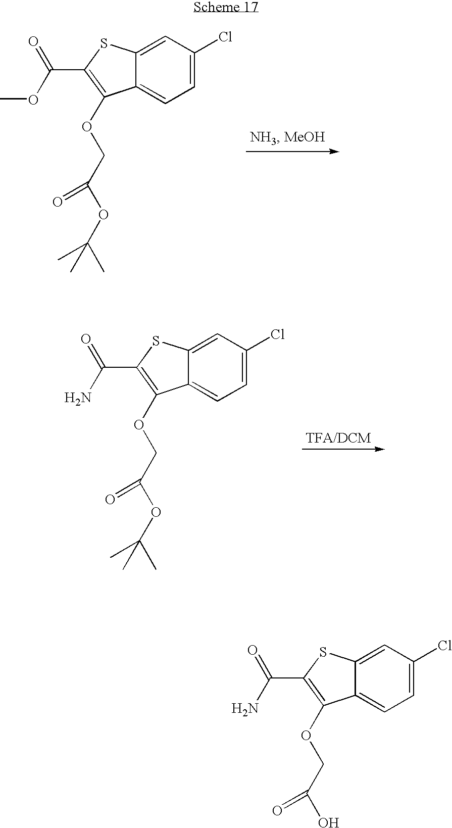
C1=C2C(=CC=C1Cl)C(OCC(OC(C)(C)C)=O)=C(C(OC)=O)S2.C1=C2C(=CC=C1Cl)C(OCC(OC(C)(C)C)=O)=C(C(N)=O)S2.C1=C2C(=CC=C1Cl)C(OCC(O)=O)=C(C(N)=O)S2
